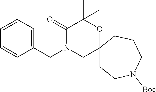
C12(CCN([Boc])CCC1)OC(C)(C)C(=O)N(CC1=CC=CC=C1)C2
